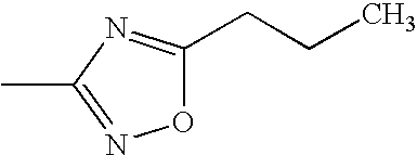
O1C(CCC)=NC(C)=N1
